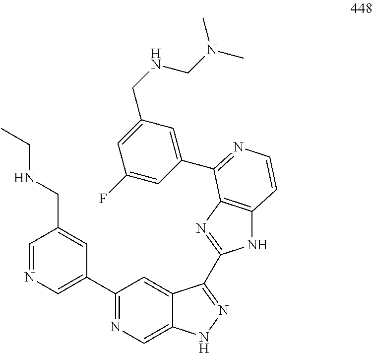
C1=NC=C(C2=NC=C3C(=C2)C(C2=NC4=C(N2)C=CN=C4C2=CC(CNCN(C)C)=CC(F)=C2)=NN3)C=C1CNCC
